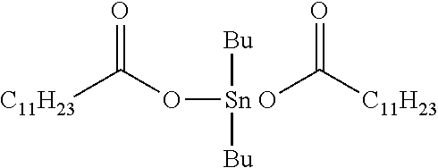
[C11H23]C(O[Sn O]([Bu])([Bu])C([C11H23])=O)=O
